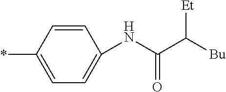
C1=CC(*)=CC=C1NC(C([Bu])[Et])=O
